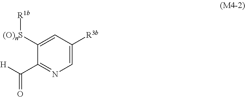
C1=C([R3b])C=C([(O)nS][R1b])C(C([H])=O)=N1
